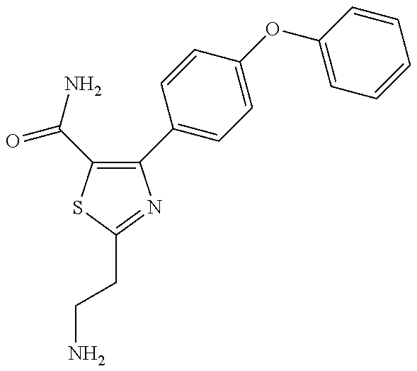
C1(C2=CC=C(OC3=CC=CC=C3)C=C2)=C(C(=O)N)SC(CCN)=N1
